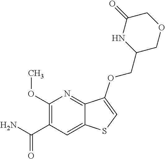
C1(OC)=C(C(N)=O)C=C2C(=N1)C(OCC1COCC(=O)N1)=CS2
